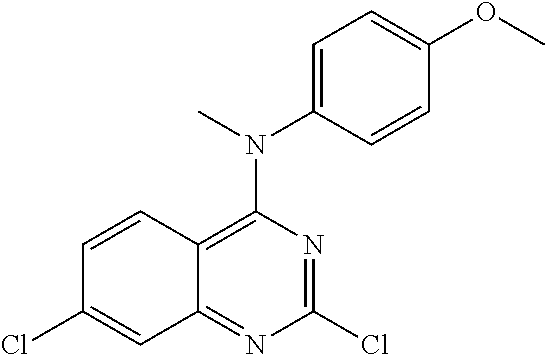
C12=NC(Cl)=NC(N(C)C3=CC=C(OC)C=C3)=C1C=CC(Cl)=C2
